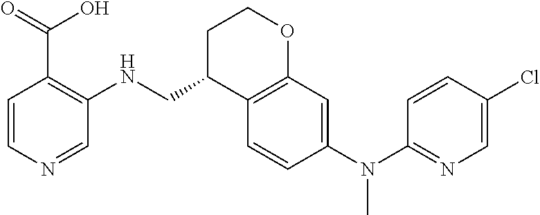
C1=CN=CC(NCC2C3=C(OCC2)C=C(N(C2=NC=C(Cl)C=C2)C)C=C3)=C1C(=O)O
